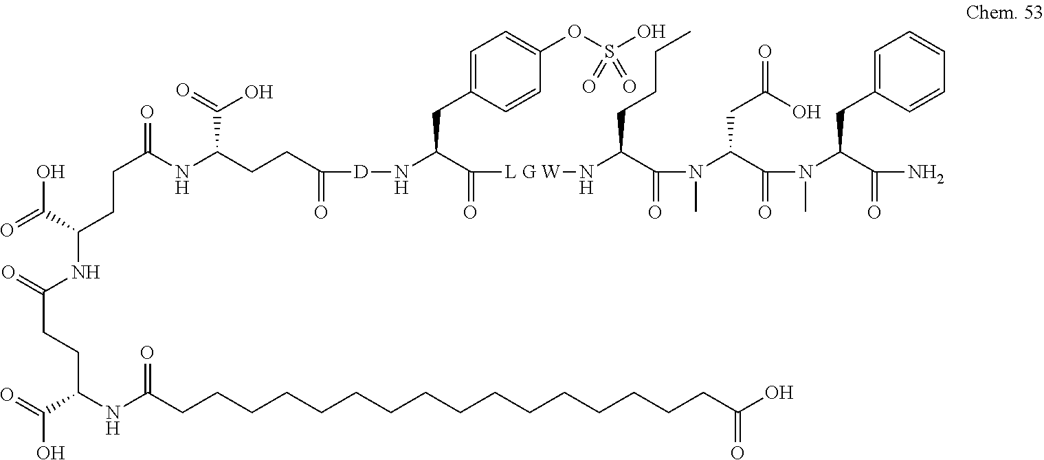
C(C(NC(CCC(C(O)=O)NC(CCCCCCCCCCCCCCCCC(O)=O)=O)=O)C(=O)O)CC(NC(CCC([D]NC(C(=O)[L G W]NC(C(N(C)C(C(=O)N(C(C(N)=O)CC1=CC=CC=C1)C)CC(O)=O)=O)CCCC)CC1=CC=C(OS(O)(=O)=O)C=C1)=O)C(=O)O)=O
